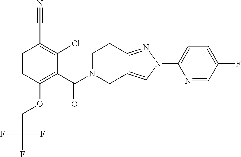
C1(F)=CC=C(N2N=C3C(=C2)CN(C(=O)C2=C(OCC(F)(F)F)C=CC(C#N)=C2Cl)CC3)N=C1
